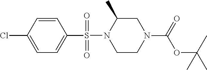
C1=CC(Cl)=CC=C1S(=O)(=O)N1CCN(C(=O)OC(C)(C)C)CC1C
